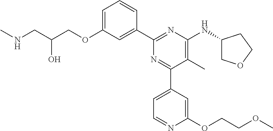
C1=C(OCC(CNC)O)C=C(C2=NC(NC3COCC3)=C(C)C(C3=CC=NC(OCCOC)=C3)=N2)C=C1
